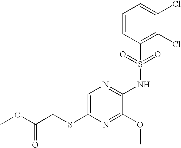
C1=C(SCC(OC)=O)N=C(OC)C(NS(C2=C(Cl)C(Cl)=CC=C2)(=O)=O)=N1
